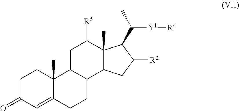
C1C(=O)C=C2C(C)(C1)C1C(CC2)C2C(C)(C([R5])C1)C(C(C)[Y1][R4])C([R2])C2
